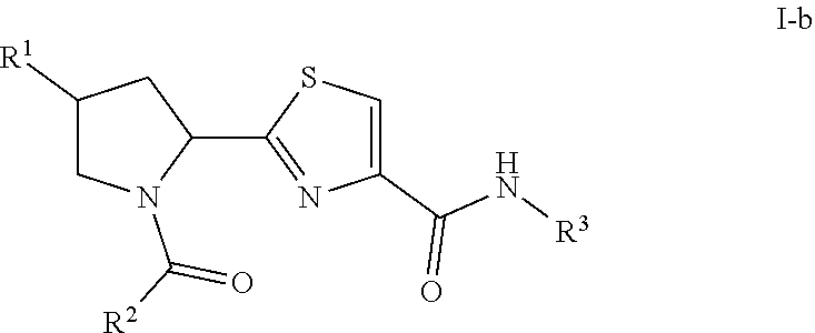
C1([R1])CN(C([R2])=O)C(C2=NC(C(N[R3])=O)=CS2)C1
